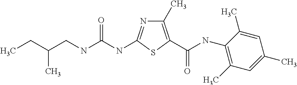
CCC(CNC(NC1=NC(C)=C(C(=O)NC2=C(C)C=C(C)C=C2C)S1)=O)C
